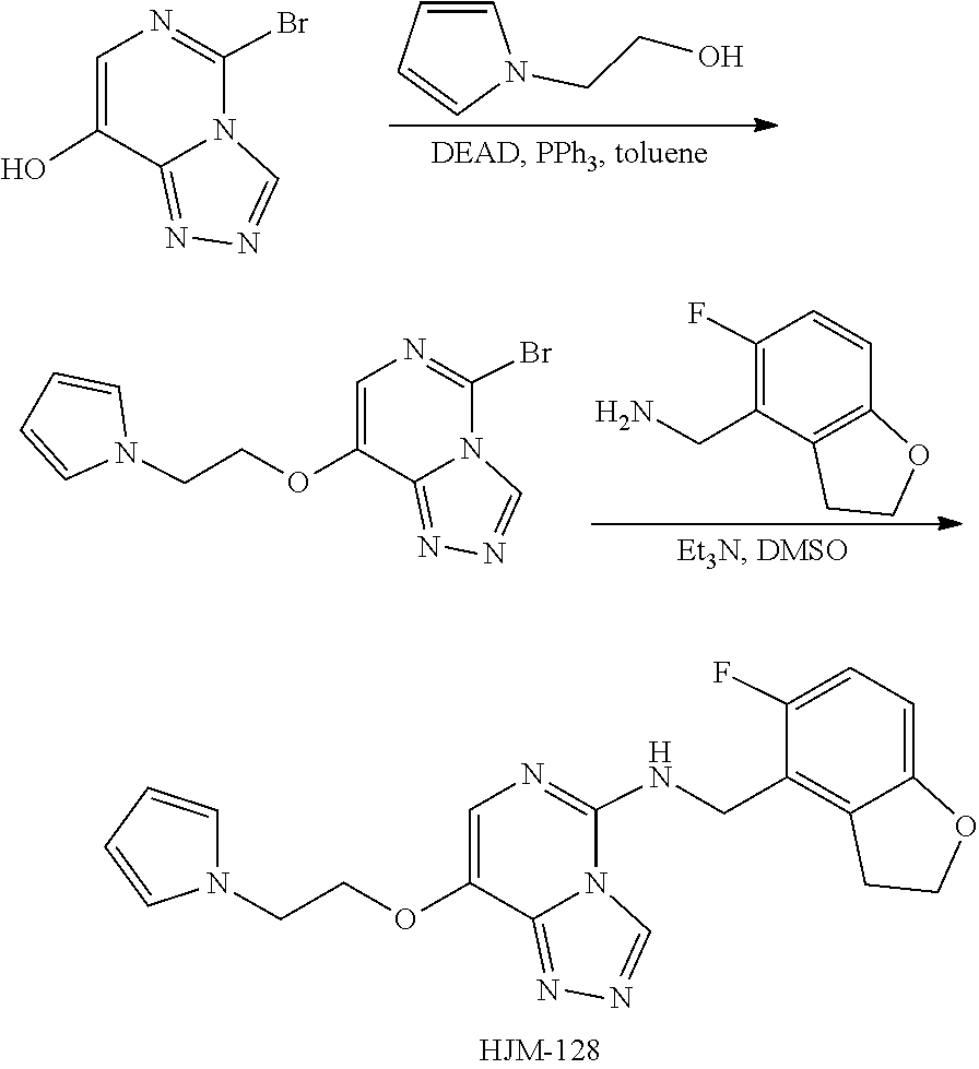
C1=CC=CN1CCOC1=CN=C(NCC2=C3C(=CC=C2F)OCC3)N2C1=NN=C2.C1=CN(CCO)C=C1.C1(Br)=NC=C(O)C2=NN=CN12.C1=CC2=C(C(CN)=C1F)CCO2.N1=C2N(C(Br)=NC=C2OCCN2C=CC=C2)C=N1
